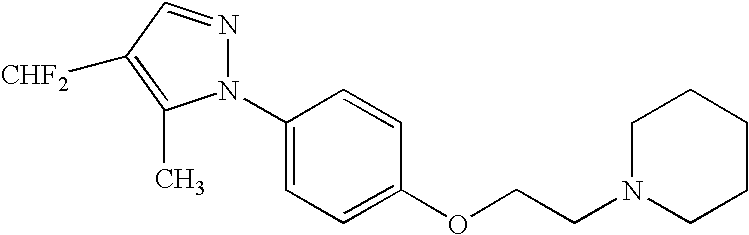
C1(N2N=CC([CHF2])=C2C)=CC=C(OCCN2CCCCC2)C=C1
